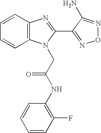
C1=CC2=C(C=C1)N(CC(NC1=C(F)C=CC=C1)=O)C(C1=NON=C1N)=N2
